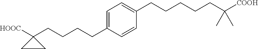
C1(CCCCC2=CC=C(CCCCCC([COOH])(C)C)C=C2)([HOOC])CC1
